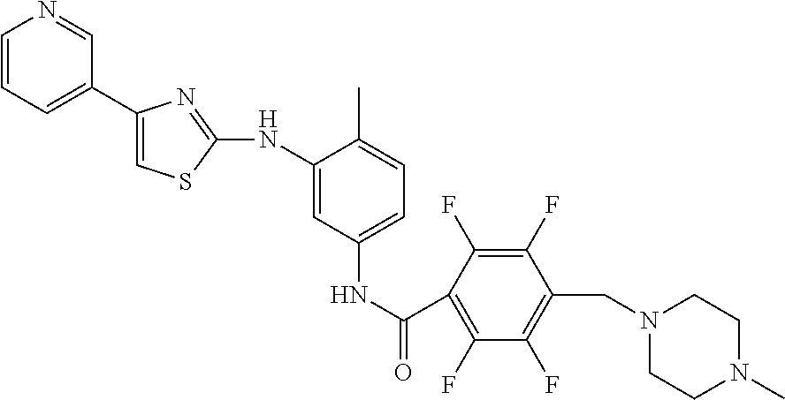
C1=CC=C(C2=CSC(NC3=CC(NC(C4=C(F)C(F)=C(CN5CCN(C)CC5)C(F)=C4F)=O)=CC=C3C)=N2)C=N1
